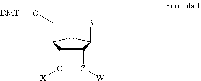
C1([Z][W])C(O[X])C(CO[DMT])OC1B
